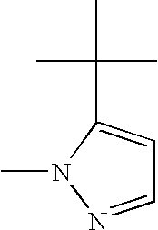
C1=NN(C)C(C(C)(C)C)=C1
